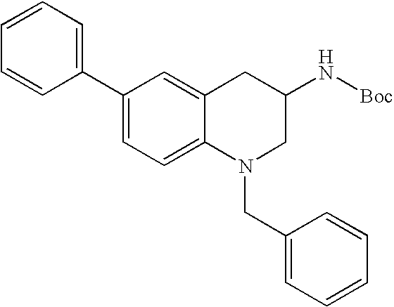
C1(C2=CC=CC=C2)=CC=C2C(=C1)CC(N[Boc])CN2CC1=CC=CC=C1
